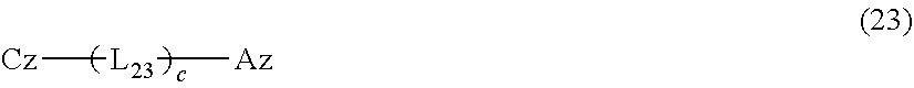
[Cz][L23][Az]
